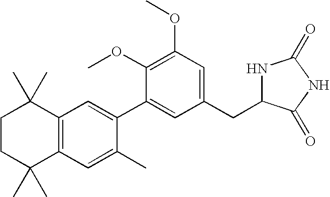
C1CC(C)(C)C2=C(C1(C)C)C=C(C1=CC(CC3NC(=O)NC3=O)=CC(OC)=C1OC)C(C)=C2
